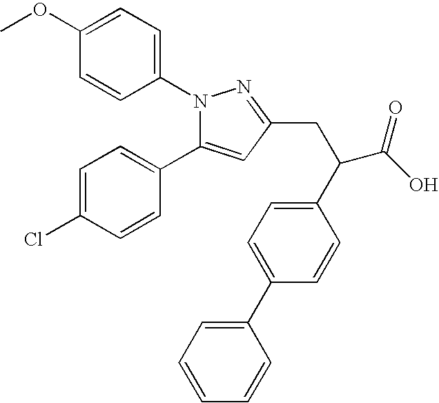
COC1=CC=C(N2C(C3=CC=C(Cl)C=C3)=CC(CC(C(=O)O)C3=CC=C(C4=CC=CC=C4)C=C3)=N2)C=C1
